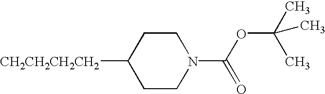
C1CN(C(OC(C)(C)C)=O)CCC1[CH2CH2CH2CH2]
